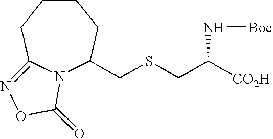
N12C(CSCC([CO2H])N[Boc])CCCCC1=NOC2=O
